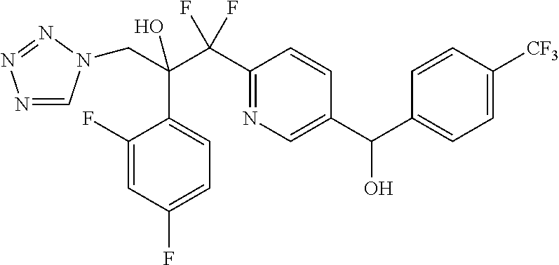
N1=CN(CC(C(C2=NC=C(C(C3=CC=C([CF3])C=C3)O)C=C2)(F)F)(O)C2=CC=C(F)C=C2F)N=N1
